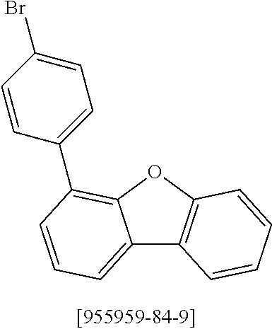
C1=C(Br)C=CC(C2=C3C(=CC=C2)C2=C(O3)C=CC=C2)=C1
